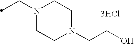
C(N1CCN(CCO)CC1)C.[3HCl]
